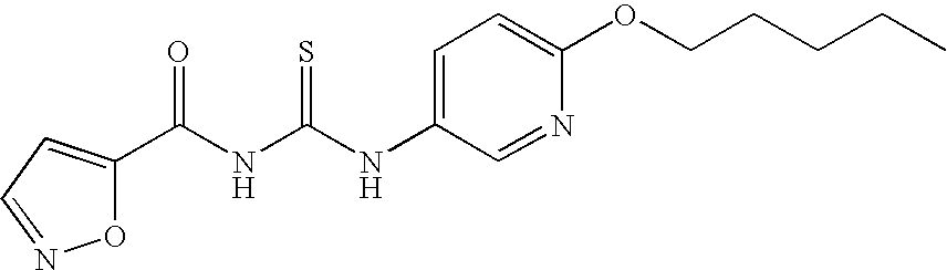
N(C(NC(=O)C1=CC=NO1)=S)C1=CC=C(OCCCCC)N=C1
